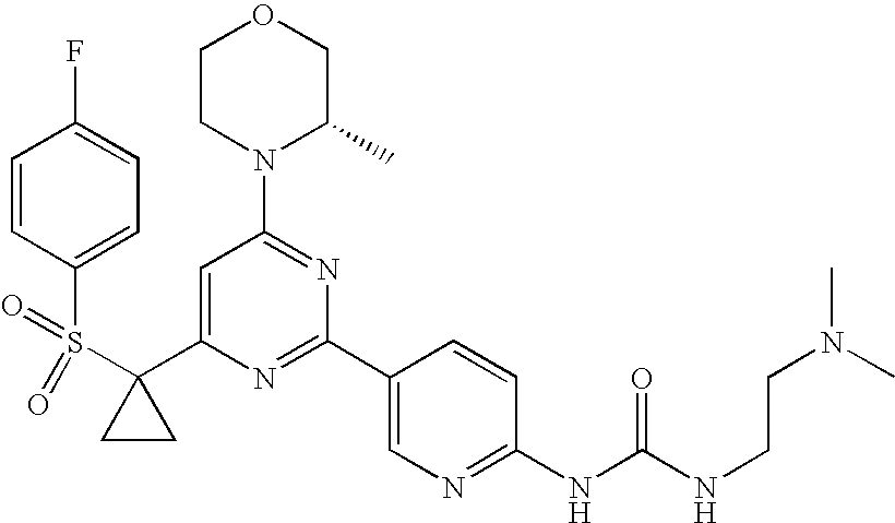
C1(C2(S(C3=CC=C(F)C=C3)(=O)=O)CC2)=CC(N2C(C)COCC2)=NC(C2=CN=C(NC(=O)NCCN(C)C)C=C2)=N1
